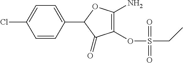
C1=CC(C2C(=O)C(OS(CC)(=O)=O)=C(N)O2)=CC=C1Cl
